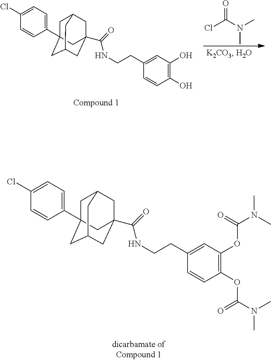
C1(OC(=O)N(C)C)=C(OC(=O)N(C)C)C=CC(CCNC(C23CC4CC(C5=CC=C(Cl)C=C5)(CC(C2)C4)C3)=O)=C1.O=C(N(C)C)Cl.C1(O)=C(O)C=CC(CCNC(C23CC4CC(C5=CC=C(Cl)C=C5)(CC(C2)C4)C3)=O)=C1
